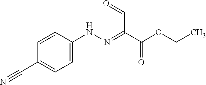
C1(C#N)=CC=C(NN=C(C(OCC)=O)C=O)C=C1
